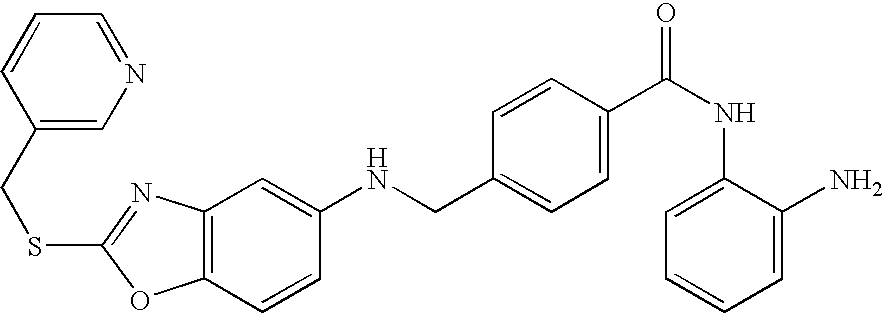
N(CC1=CC=C(C(NC2=CC=CC=C2N)=O)C=C1)C1=CC2=C(C=C1)OC(SCC1=CN=CC=C1)=N2
